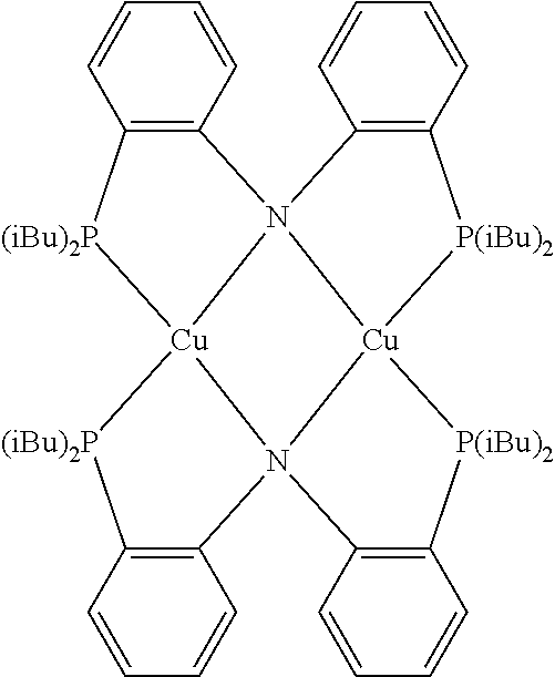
C12=C(C=CC=C1)N13C4=C(C=CC=C4)[P(iBu)2][Cu]14N1([Cu]3([(iBu)2P]2)[(iBu)2P]C2=C1C=CC=C2)C1=C(C=CC=C1)[P(iBu)2]4
